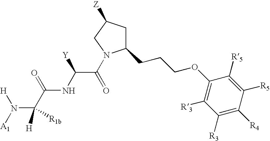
N(C([H])(C(=O)NC(C(=O)N1C(CCCOC2=C([R3])C([R3])=C([R4])C([R5])=C2[R5])CC([Z])C1)[Y])[R1b])([A1])[H]
